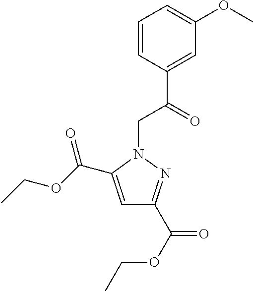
C1=C(C(OCC)=O)N(CC(C2=CC(OC)=CC=C2)=O)N=C1C(=O)OCC
